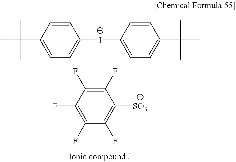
C1(F)=C(F)C(F)=C(F)C(F)=C1[SO3].C1=CC(C(C)(C)C)=CC=C1[I+]C1=CC=C(C(C)(C)C)C=C1
